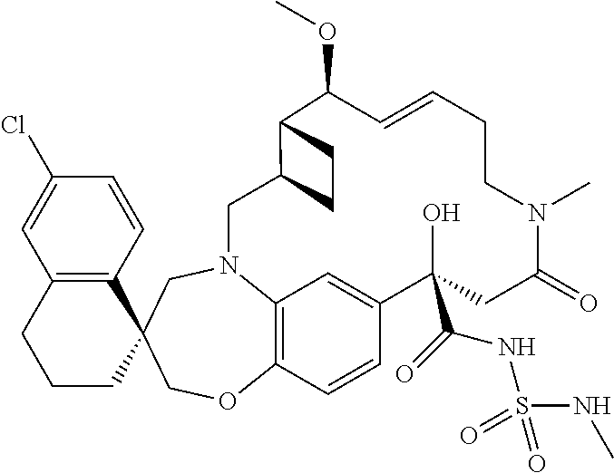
C12=C(C=CC(Cl)=C1)C1(CCC2)COC2=C3N(C1)CC1C(C(OC)C=CCCN(C)C(=O)CC(C(=O)NS(NC)(=O)=O)(O)C(=C3)C=C2)CC1
